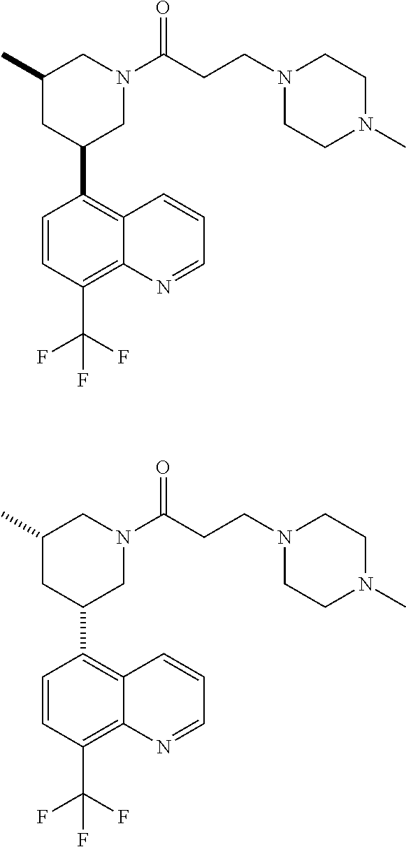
C1(C)CC(C2=C3C(=C(C(F)(F)F)C=C2)N=CC=C3)CN(C(CCN2CCN(C)CC2)=O)C1.C1(C)CC(C2=C3C(=C(C(F)(F)F)C=C2)N=CC=C3)CN(C(CCN2CCN(C)CC2)=O)C1
